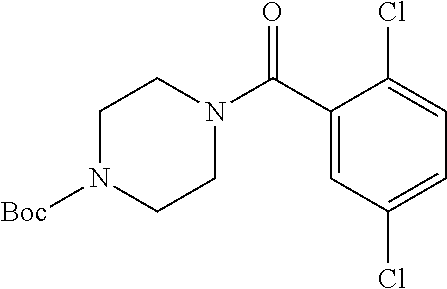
C1N([Boc])CCN(C(C2=CC(Cl)=CC=C2Cl)=O)C1
